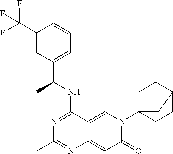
C12=CN(C34CCC(CC3)C4)C(=O)C=C1N=C(C)N=C2NC(C1=CC=CC(C(F)(F)F)=C1)C
